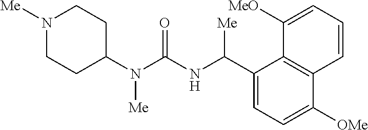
N1([Me])CCC(N(C(=O)NC(C2=CC=C([OMe])C3=C2C([MeO])=CC=C3)[Me])[Me])CC1
